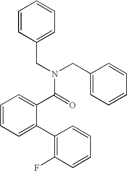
C1(CN(C(C2=CC=CC=C2C2=C(F)C=CC=C2)=O)CC2=CC=CC=C2)=CC=CC=C1
